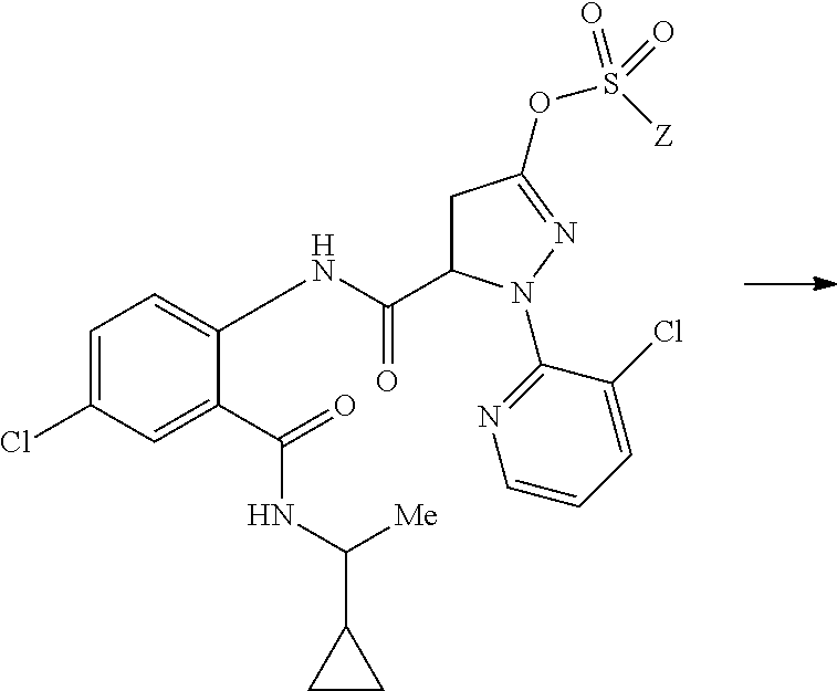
C1=C(Cl)C=C(C(=O)NC(C2CC2)[Me])C(NC(C2CC(OS(=O)(=O)[Z])=NN2C2=NC=CC=C2Cl)=O)=C1
